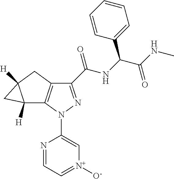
N1=CC=[N+]([O-])C=C1N1N=C(C(NC(C(=O)NC)C2=CC=CC=C2)=O)C2=C1C1([H])C([H])(C1)C2
